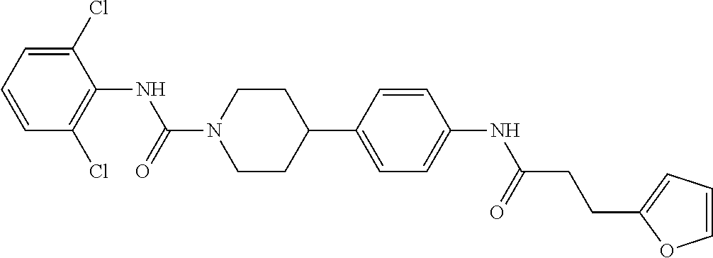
C1(Cl)=CC=CC(Cl)=C1NC(N1CCC(C2=CC=C(NC(CCC3=CC=CO3)=O)C=C2)CC1)=O
